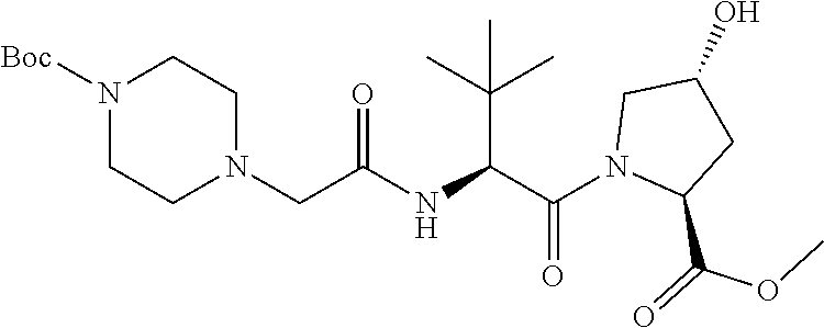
C(NC(C(C)(C)C)C(N1C(C(=O)OC)CC(O)C1)=O)(CN1CCN([Boc])CC1)=O
